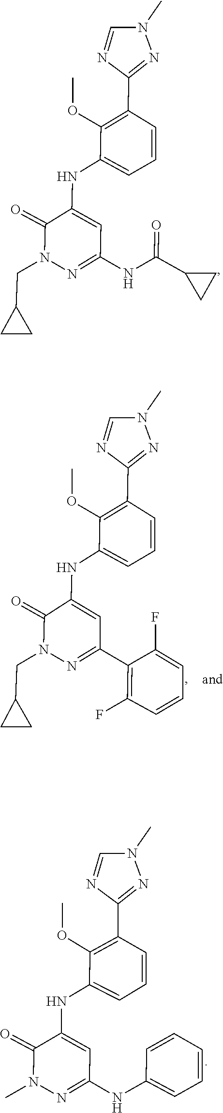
C1(NC2=CC(NC(C3CC3)=O)=NN(CC3CC3)C2=O)=CC=CC(C2=NN(C)C=N2)=C1OC.C1(NC2=CC(C3=C(F)C=CC=C3F)=NN(CC3CC3)C2=O)=CC=CC(C2=NN(C)C=N2)=C1OC.C1(NC2=CC(NC3=CC=CC=C3)=NN(C)C2=O)=CC=CC(C2=NN(C)C=N2)=C1OC
